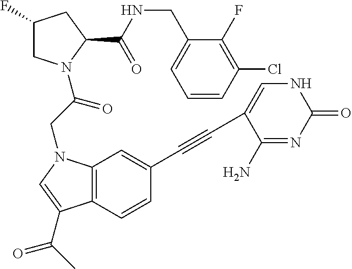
C1=CC(Cl)=C(F)C(CNC(C2CC(F)CN2C(CN2C3=C(C(C(C)=O)=C2)C=CC(C#CC2=CNC(=O)N=C2N)=C3)=O)=O)=C1
